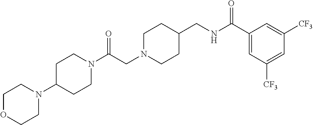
N1(C(CN2CCC(CNC(C3=CC([CF3])=CC([CF3])=C3)=O)CC2)=O)CCC(N2CCOCC2)CC1
